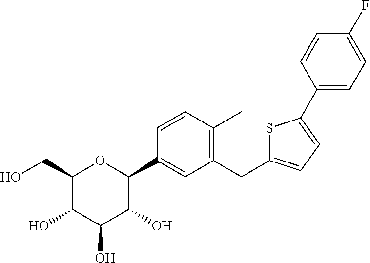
OCC1C(O)C(O)C(O)C(C2=CC(CC3=CC=C(C4=CC=C(F)C=C4)S3)=C(C)C=C2)O1
